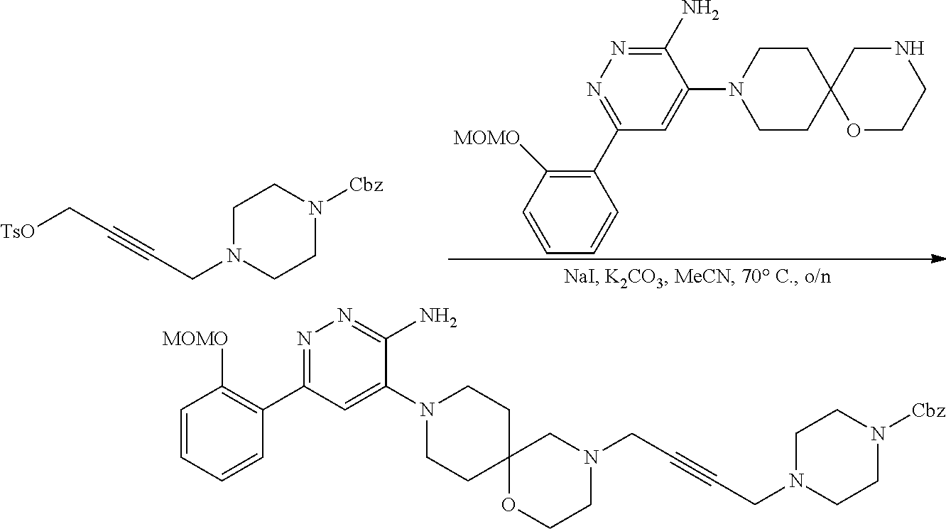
C1CN(C2=CC(C3=C([MOMO])C=CC=C3)=NN=C2N)CCC12OCCNC2.C1N(CC#CC[TsO])CCN([Cbz])C1.C1=CC=CC(C2=NN=C(N)C(N3CCC4(CC3)OCCN(CC#CCN3CCN([Cbz])CC3)C4)=C2)=C1[MOMO]
